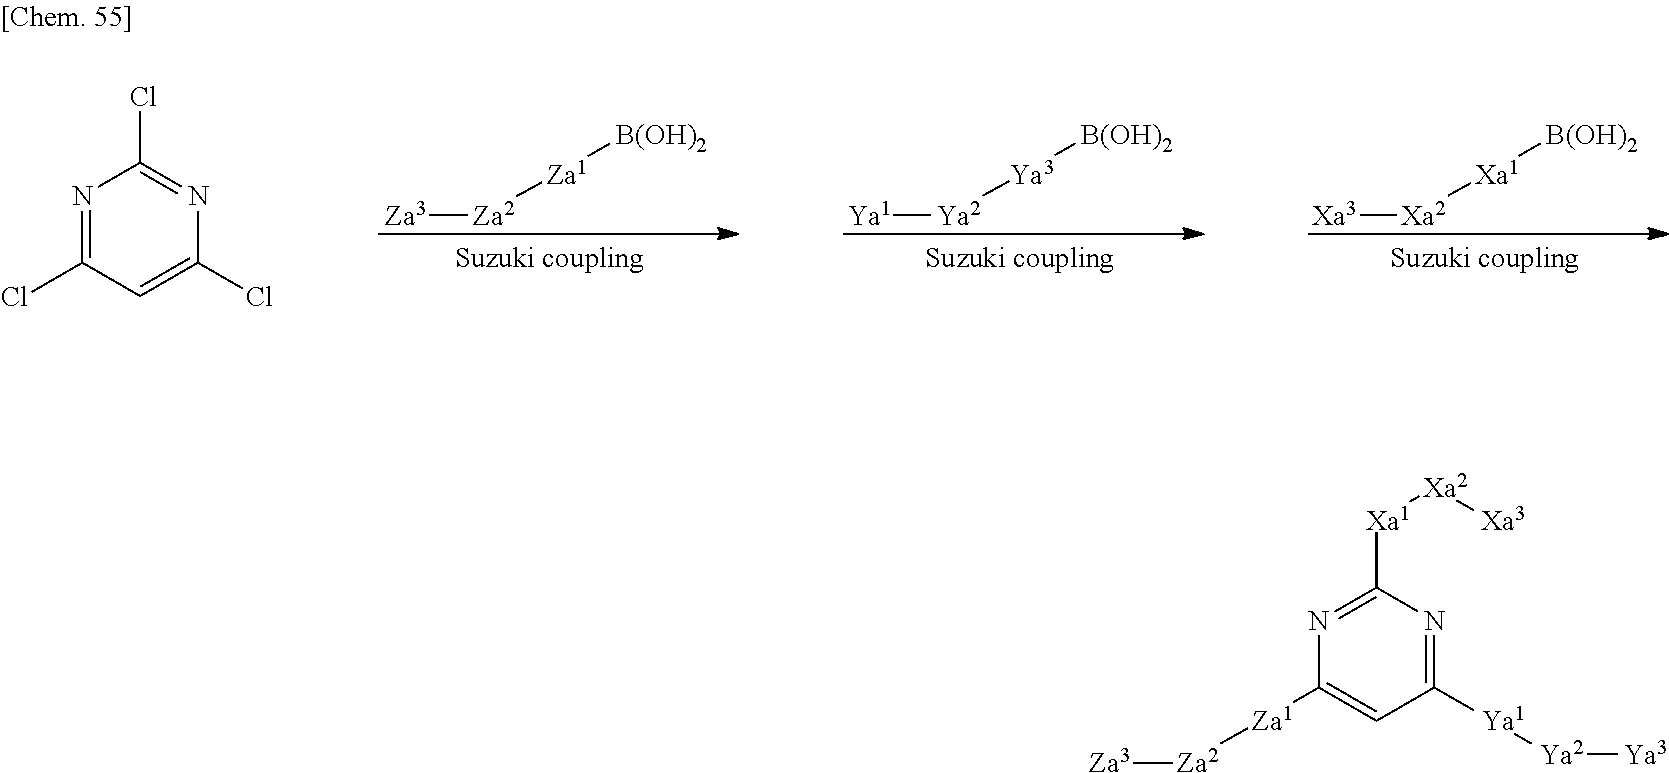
[Za3][Za2][Za1]C1=CC([Ya1][Ya2][Ya3])=NC([Xa1][Xa2][Xa3])=N1.[Ya1][Ya2][Ya3][B(OH)2].[Za3][Za2][Za1][B(OH)2].[Xa3][Xa2][Xa1][B(OH)2].N1=C(Cl)C=C(Cl)N=C1Cl
